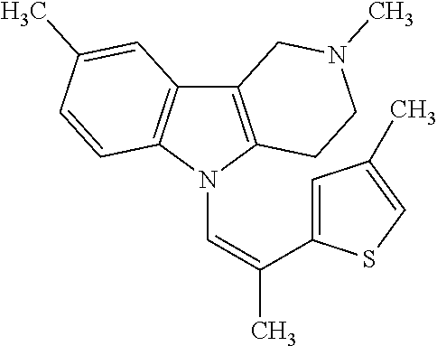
C12=C(N(C=C(C)C3=CC(C)=CS3)C3=C1C=C(C)C=C3)CCN(C)C2
